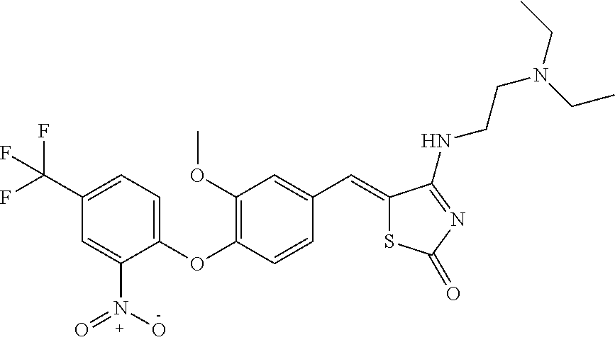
C1=C(N(=O)O)C(OC2=C(OC)C=C(C=C3SC(=O)N=C3NCCN(CC)CC)C=C2)=CC=C1C(F)(F)F
